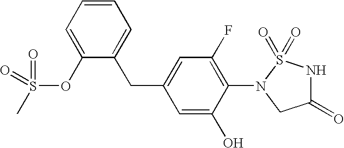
C1=CC=C(OS(C)(=O)=O)C(CC2=CC(F)=C(N3CC(=O)NS3(=O)=O)C(O)=C2)=C1
